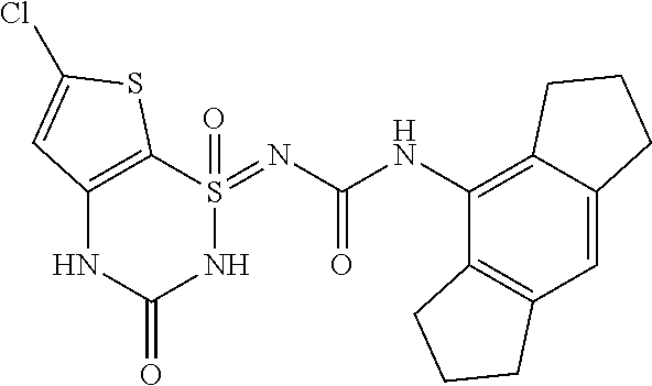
C12=C(C=C3C(=C1NC(=O)N=S1(=O)C4=C(NC(=O)N1)C=C(Cl)S4)CCC3)CCC2
